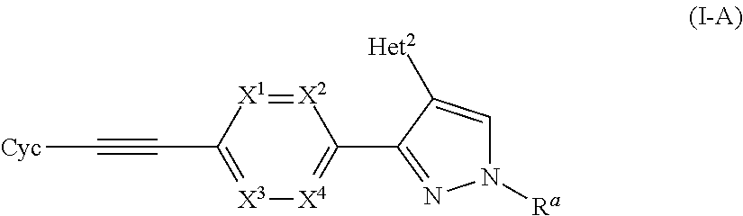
[X2]1=[X1]C(C#C[Cyc])=[X3][X4]=C1C1=NN([Ra])C=C1[Het2]
